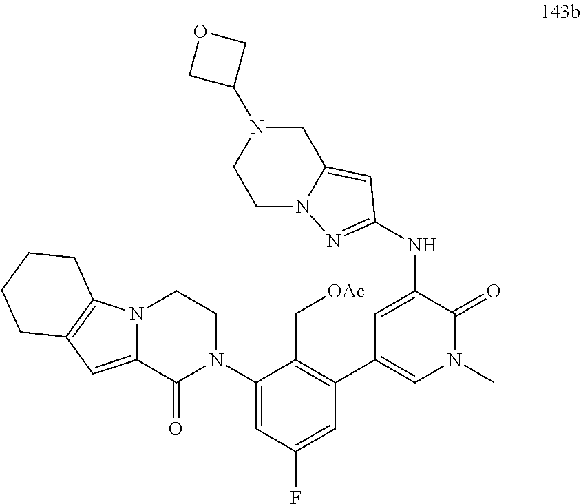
C1N2C(=CC(NC3=CC(C4=C(C[OAc])C(N5CCN6C(=CC7=C6CCCC7)C5=O)=CC(F)=C4)=CN(C)C3=O)=N2)CN(C2COC2)C1
